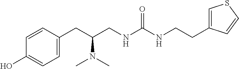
C1(CC(CNC(NCCC2=CSC=C2)=O)N(C)C)=CC=C(O)C=C1
